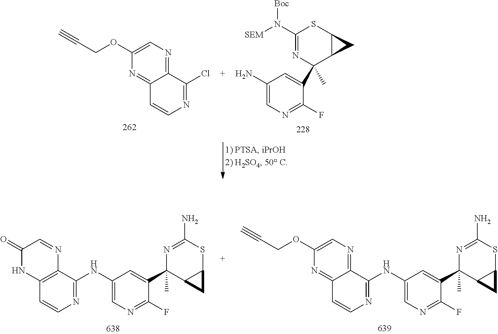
C1(N)=CN=C(F)C(C2(C)C3C(SC(N([SEM])[Boc])=N2)C3)=C1.C1(OCC#C)=CN=C2C(=N1)C=CN=C2Cl.C12=C(C(NC3=CN=C(F)C(C4(C)C5C(SC(N)=N4)C5)=C3)=NC=C1)N=CC(=O)N2.C12=NC(OCC#C)=CN=C1C(NC1=CN=C(F)C(C3(C)C4C(SC(N)=N3)C4)=C1)=NC=C2
